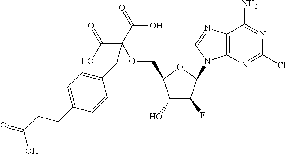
C12=C(N=CN1C1C(F)C(O)C(COC(C(=O)O)(C(=O)O)CC3=CC=C(CCC(=O)O)C=C3)O1)C(N)=NC(Cl)=N2
